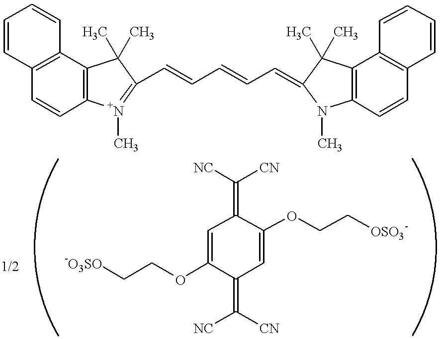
C1=CC2=C(C=C1)C1=C(C=C2)[N+](C)=C(C=CC=CC=C2N(C)C3=C(C2(C)C)C2=C(C=C3)C=CC=C2)C1(C)C.C1(OCC[-O3SO])=CC(=C([NC])[CN])C(OCC[OSO3-])=CC1=C([NC])[CN].[1/2]
